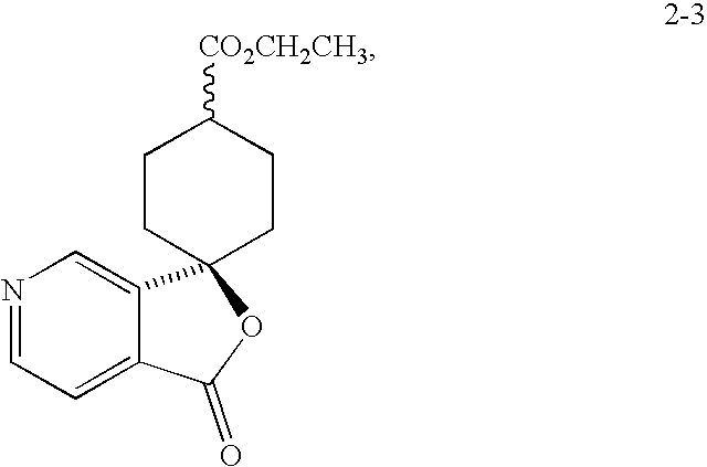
N1=CC=C2C(=C1)C1(CCC([CO2CH2CH3])CC1)OC2=O
